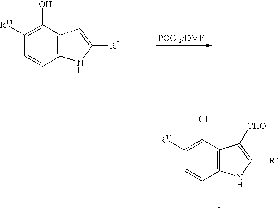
C1([R11])=C(O)C2=C(C=C1)NC([R7])=C2.C1([R11])=C(O)C2=C(C=C1)NC([R7])=C2[CHO]
